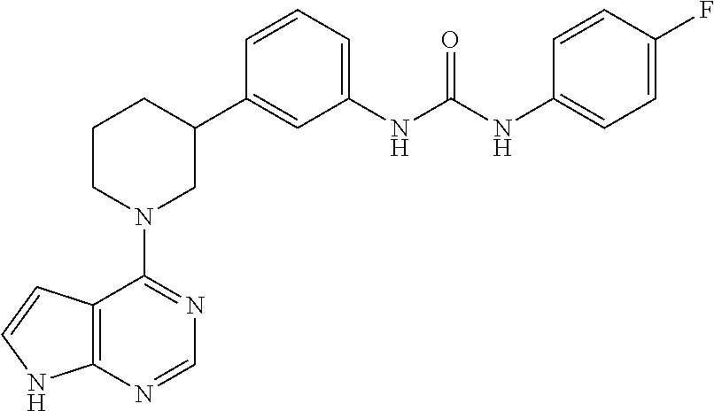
C12=C(N=CN=C1N1CC(C3=CC(NC(NC4=CC=C(F)C=C4)=O)=CC=C3)CCC1)NC=C2
